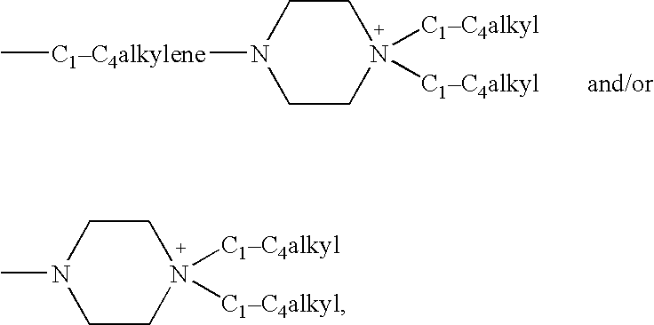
C1CN([C1C4alkyl])([C1C4alkyl])CCN1[C1C4alkylene]C.C1CN([C1C4alkyl])([C1C4alkyl])CCN1C
